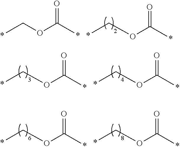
CCOC(C)=O.CCOC(C)=O.CCOC(C)=O.CCOC(C)=O.CCOC(C)=O.CCOC(C)=O
